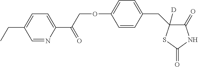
C1=CC(CC2([D])C(=O)NC(=O)S2)=CC=C1OCC(C1=CC=C(CC)C=N1)=O
